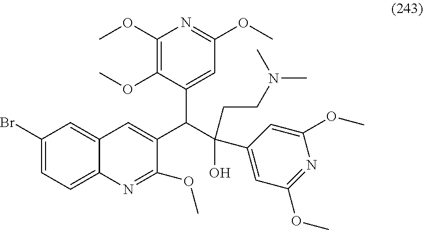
C1(Br)=CC=C2C(=C1)C=C(C(C(O)(C1=CC(OC)=NC(OC)=C1)CCN(C)C)C1=CC(OC)=NC(OC)=C1OC)C(OC)=N2
